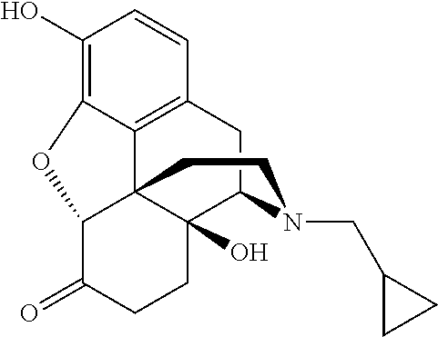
C12=C3CC4C5(O)C1(C(C(=O)CC5)OC2=C(O)C=C3)CCN4CC1CC1
